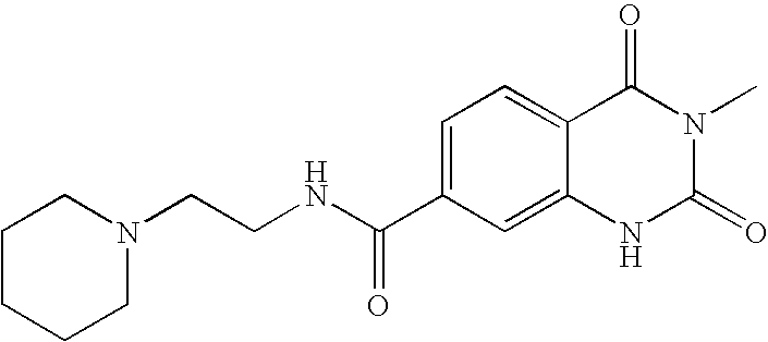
N1(CCNC(C2=CC=C3C(=C2)NC(=O)N(C)C3=O)=O)CCCCC1
